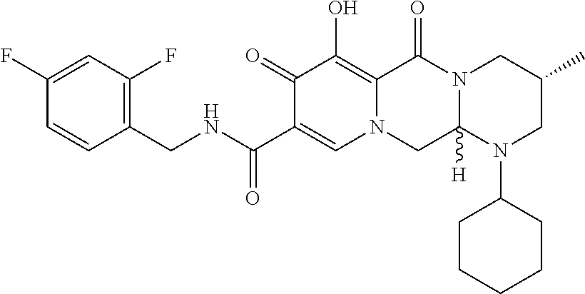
C1(CNC(C2=CN3C(=C(O)C2=O)C(=O)N2C([H])(C3)N(C3CCCCC3)CC(C)C2)=O)=C(F)C=C(F)C=C1
